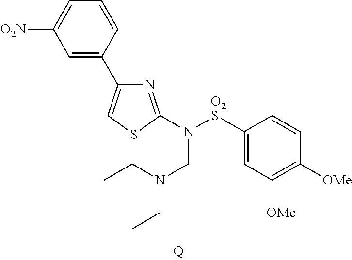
C1=CC(C2=CSC(N([O2S]C3=CC([OMe])=C([OMe])C=C3)CN(CC)CC)=N2)=CC([O2N])=C1
